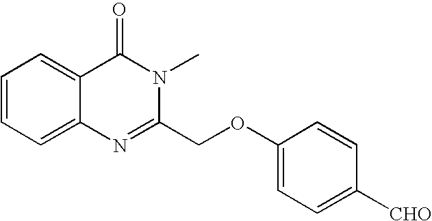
C12=CC=CC=C1N=C(COC1=CC=C([CHO])C=C1)N(C)C2=O
